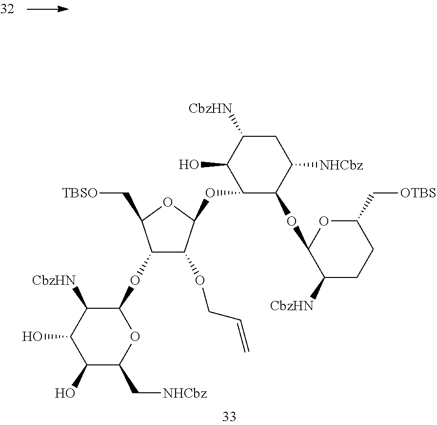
[CbzHN]C1C(O)C(OC2C(OCC=C)C(OC3C([CbzHN])C(O)C(O)C(C[NHCbz])O3)C(C[TBSO])O2)C(OC2C([CbzHN])CCC(C[OTBS])O2)C([NHCbz])C1
